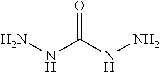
NNC(NN)=O
